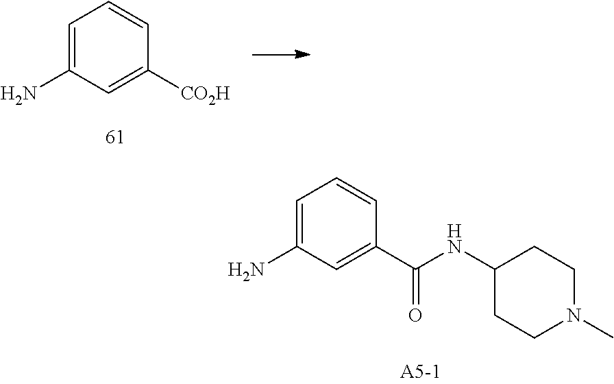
C1=C(N)C=C([CO2H])C=C1.C1=C(N)C=C(C(NC2CCN(C)CC2)=O)C=C1
